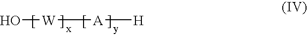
O[W][A][H]
